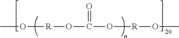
CO[R]OC(=O)O[R]OC
